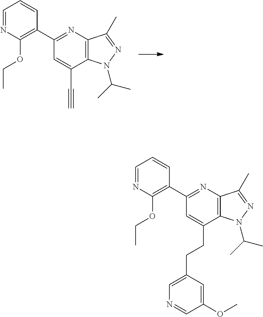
C1=NC(OCC)=C(C2=NC3=C(C(C#C)=C2)N(C(C)C)N=C3C)C=C1.C1=NC(OCC)=C(C2=NC3=C(C(CCC4=CN=CC(OC)=C4)=C2)N(C(C)C)N=C3C)C=C1
